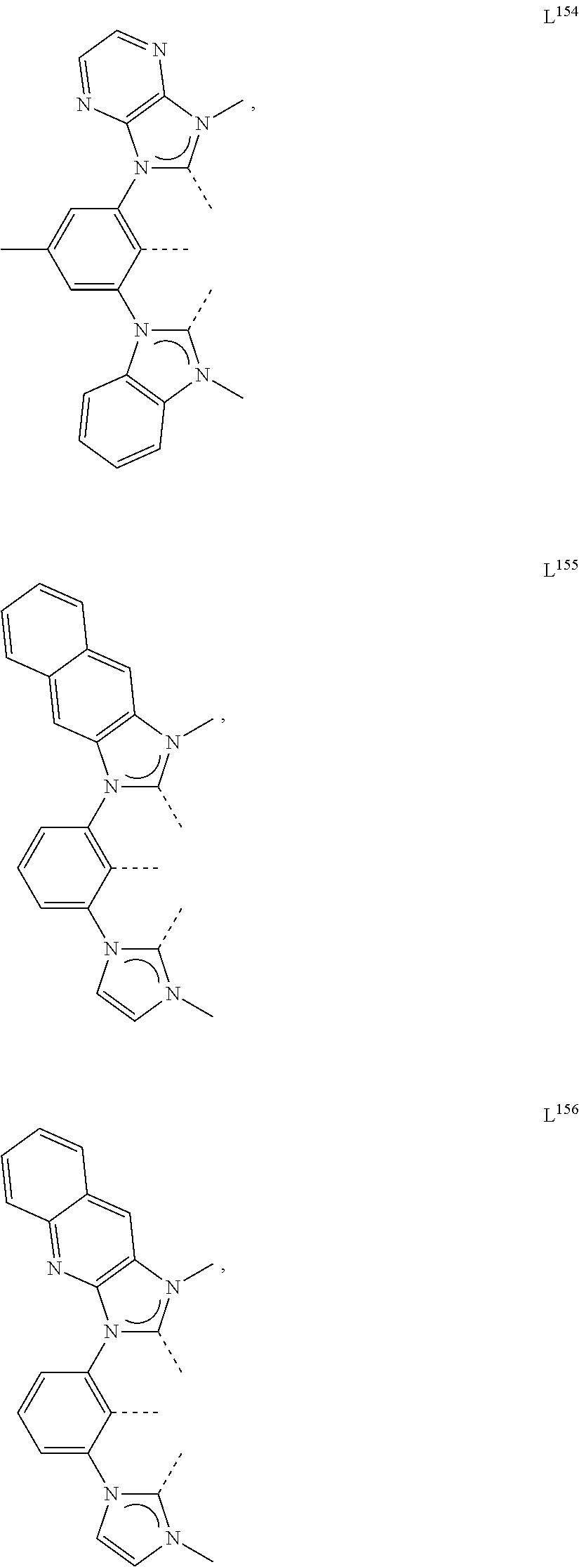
C1=C(N2C(C)N(C)C3=C2C=CC=C3)C(C)=C(N2C(C)N(C)C3=C2N=CC=N3)C=C1C.C1=C(N2C(C)N(C)C=C2)C(C)=C(N2C(C)N(C)C3=C2C=C2C(=C3)C=CC=C2)C=C1.C1=C(N2C(C)N(C)C=C2)C(C)=C(N2C(C)N(C)C3=C2N=C2C(=C3)C=CC=C2)C=C1
